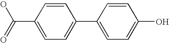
C1=CC(C(O)=O)=CC=C1C1=CC=C(O)C=C1
